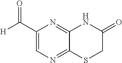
C1(C([H])=O)=CN=C2C(=N1)NC(=O)CS2
